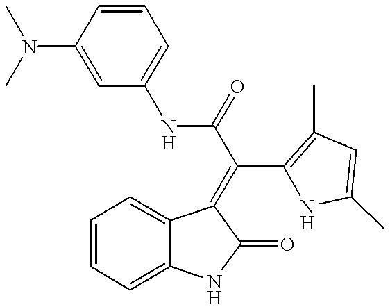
C1=CC=C2C(=C1)C(=C(C(NC1=CC=CC(N(C)C)=C1)=O)C1=C(C)C=C(C)N1)C(=O)N2
